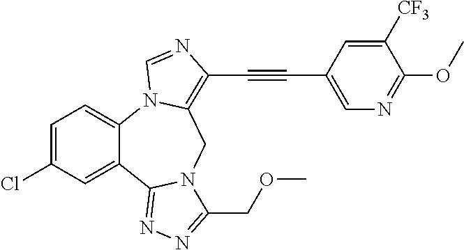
C1=C(Cl)C=C2C(=C1)N1C(=C(C#CC3=CN=C(OC)C([CF3])=C3)N=C1)CN1C2=NN=C1COC
